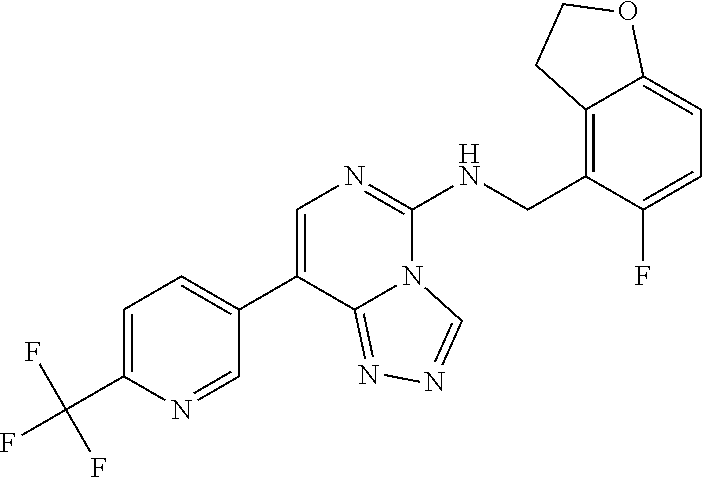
C1=C(C(F)(F)F)N=CC(C2=CN=C(NCC3=C4C(=CC=C3F)OCC4)N3C2=NN=C3)=C1
